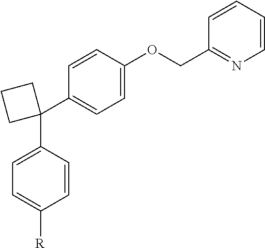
C1(C2=CC=C(OCC3=NC=CC=C3)C=C2)(C2=CC=C([R])C=C2)CCC1
